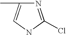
N1=C(Cl)NC=C1C
